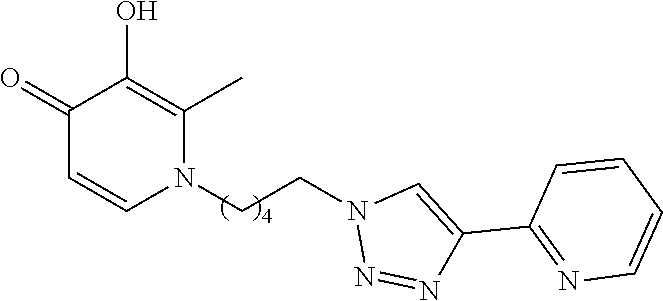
C1(=O)C=CN(CCN2N=NC(C3=NC=CC=C3)=C2)C(C)=C1O
